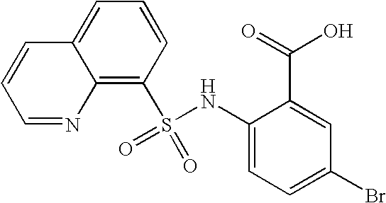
C1=C2C(=C(S(NC3=CC=C(Br)C=C3C(O)=O)(=O)=O)C=C1)N=CC=C2
